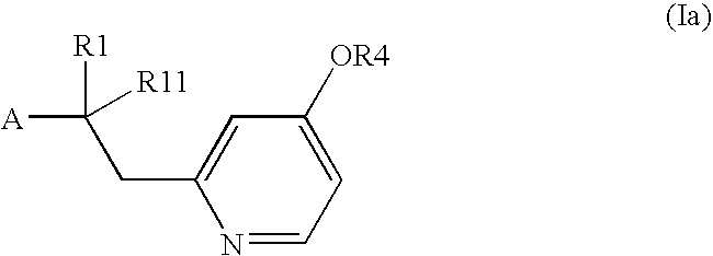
N1=CC=C([OR4])C=C1CC([A])([R1])[R11]
